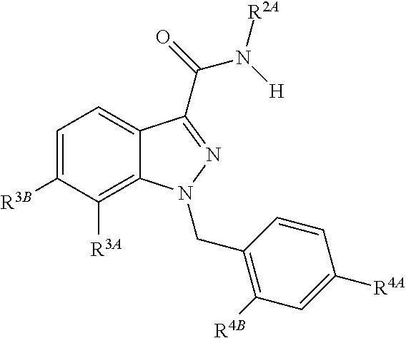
C1=C([R3B])C([R3A])=C2C(=C1)C(C(=O)N([R2A])[H])=NN2CC1=C([R4B])C=C([R4A])C=C1
